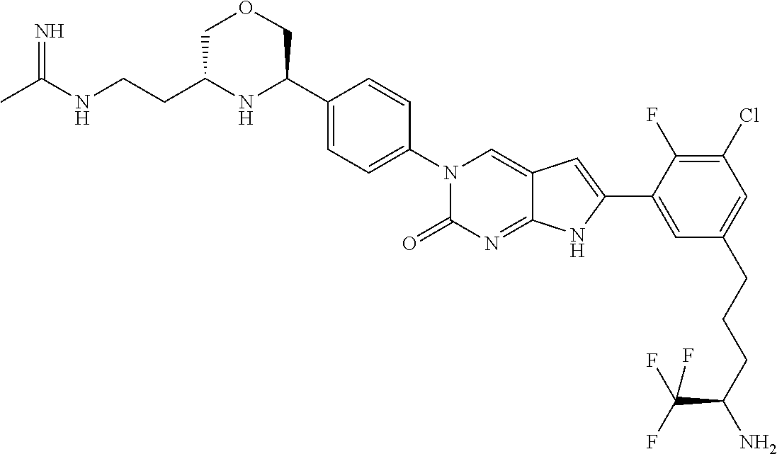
CC(NCCC1NC(C2=CC=C(N3C(=O)N=C4C(=C3)C=C(C3=CC(CCCC(N)C(F)(F)F)=CC(Cl)=C3F)N4)C=C2)COC1)=N
